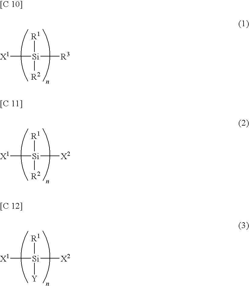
[X1][Si]([R3])([R1])[R2].[X1][Si]([X2])([R1])[R2].[X1][Si]([X2])([R1])[Y]
